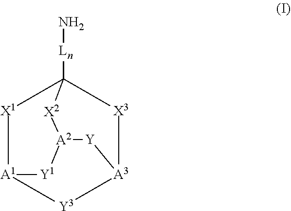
[X1]1[A1]2[Y3][A3]3[X3]C1([Ln]N)[X2][A2]([Y]3)[Y1]2
